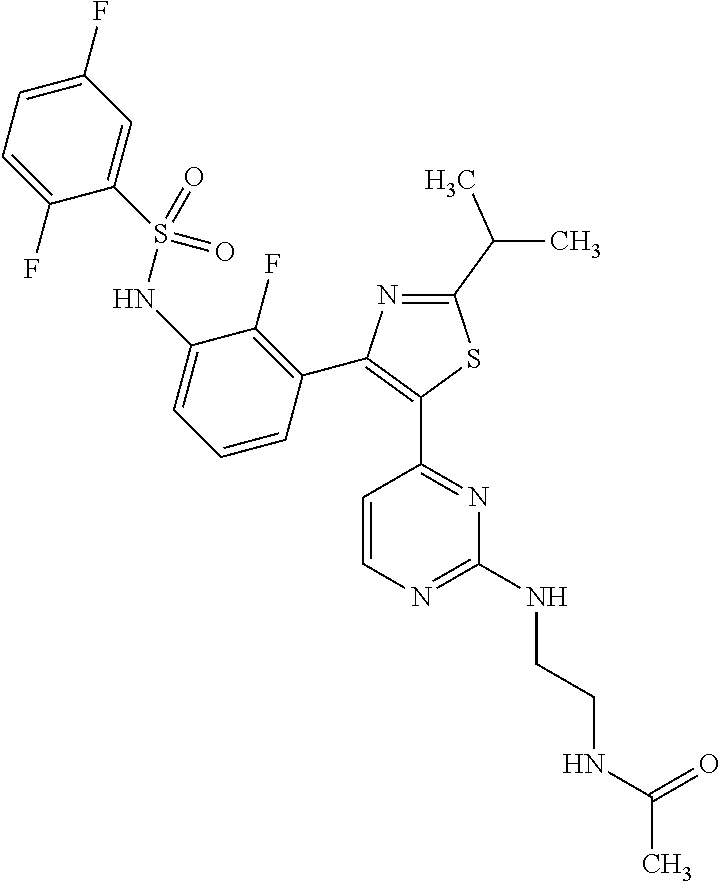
N1=C(C(C)C)SC(C2=NC(NCCNC(C)=O)=NC=C2)=C1C1=C(F)C(NS(C2=CC(F)=CC=C2F)(=O)=O)=CC=C1
